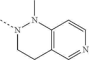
N1(C)CCC2=C(N1C)C=CN=C2
